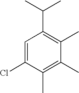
C1=C(Cl)C(C)=C(C)C(C)=C1C(C)C
